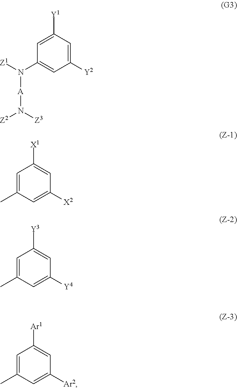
C1(N([Z1])[A]N([Z2])[Z3])=CC([Y2])=CC([Y1])=C1.C1=C(C)C=C([X2])C=C1[X1].C1=C(C)C=C([Y4])C=C1[Y3].C1=C(C)C=C([Ar2])C=C1[Ar1]
